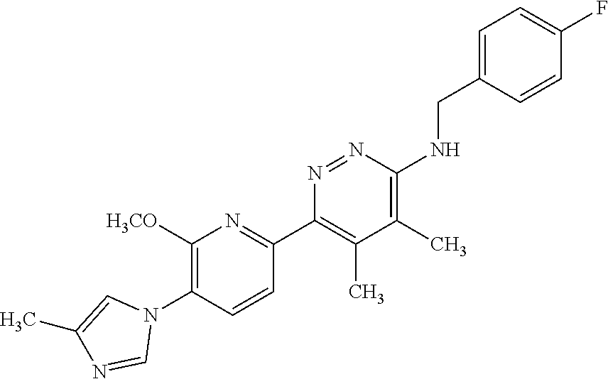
C1([H3CO])=C(N2C=C(C)N=C2)C=CC(C2=C(C)C(C)=C(NCC3=CC=C(F)C=C3)N=N2)=N1
